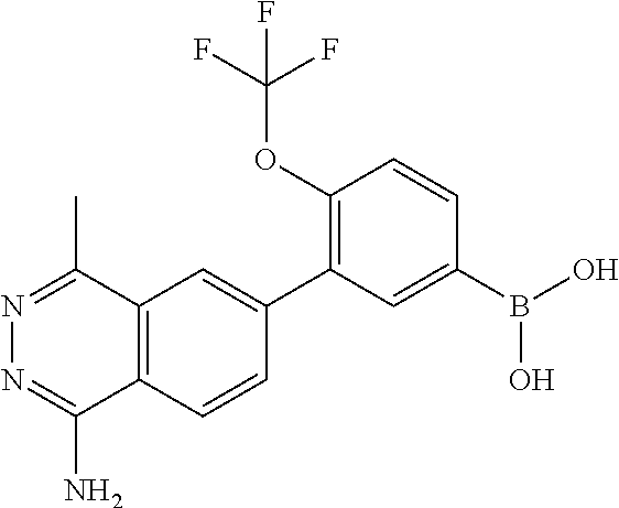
C1(OC(F)(F)F)=C(C2=CC3=C(C=C2)C(N)=NN=C3C)C=C(B(O)O)C=C1
